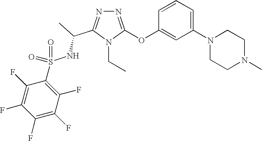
N1=C(OC2=CC(N3CCN(C)CC3)=CC=C2)N(CC)C(C(C)NS(=O)(=O)C2=C(F)C(F)=C(F)C(F)=C2F)=N1
